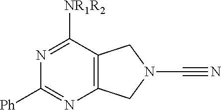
N1=C([NR1R2])C2=C(N=C1[Ph])CN(C#N)C2
